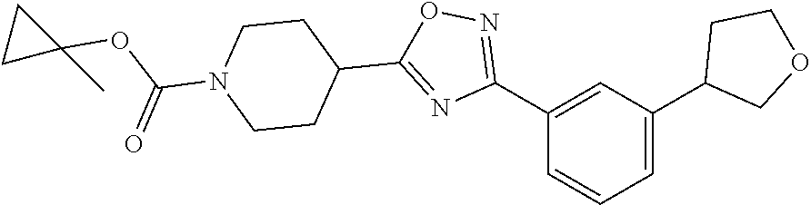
C1(C2=NOC(C3CCN(C(OC4(C)CC4)=O)CC3)=N2)=CC(C2COCC2)=CC=C1
